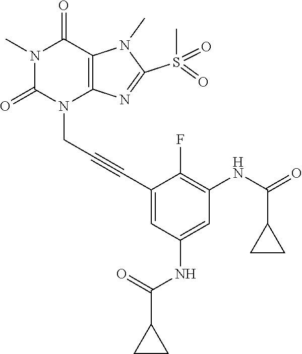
N1(C)C(=O)N(CC#CC2=CC(NC(C3CC3)=O)=CC(NC(=O)C3CC3)=C2F)C2=C(C1=O)N(C)C(S(C)(=O)=O)=N2
